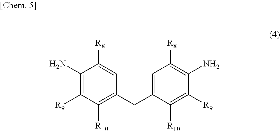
C1(N)=C([R9])C([R10])=C(CC2=CC([R8])=C(N)C([R9])=C2[R10])C=C1[R8]
